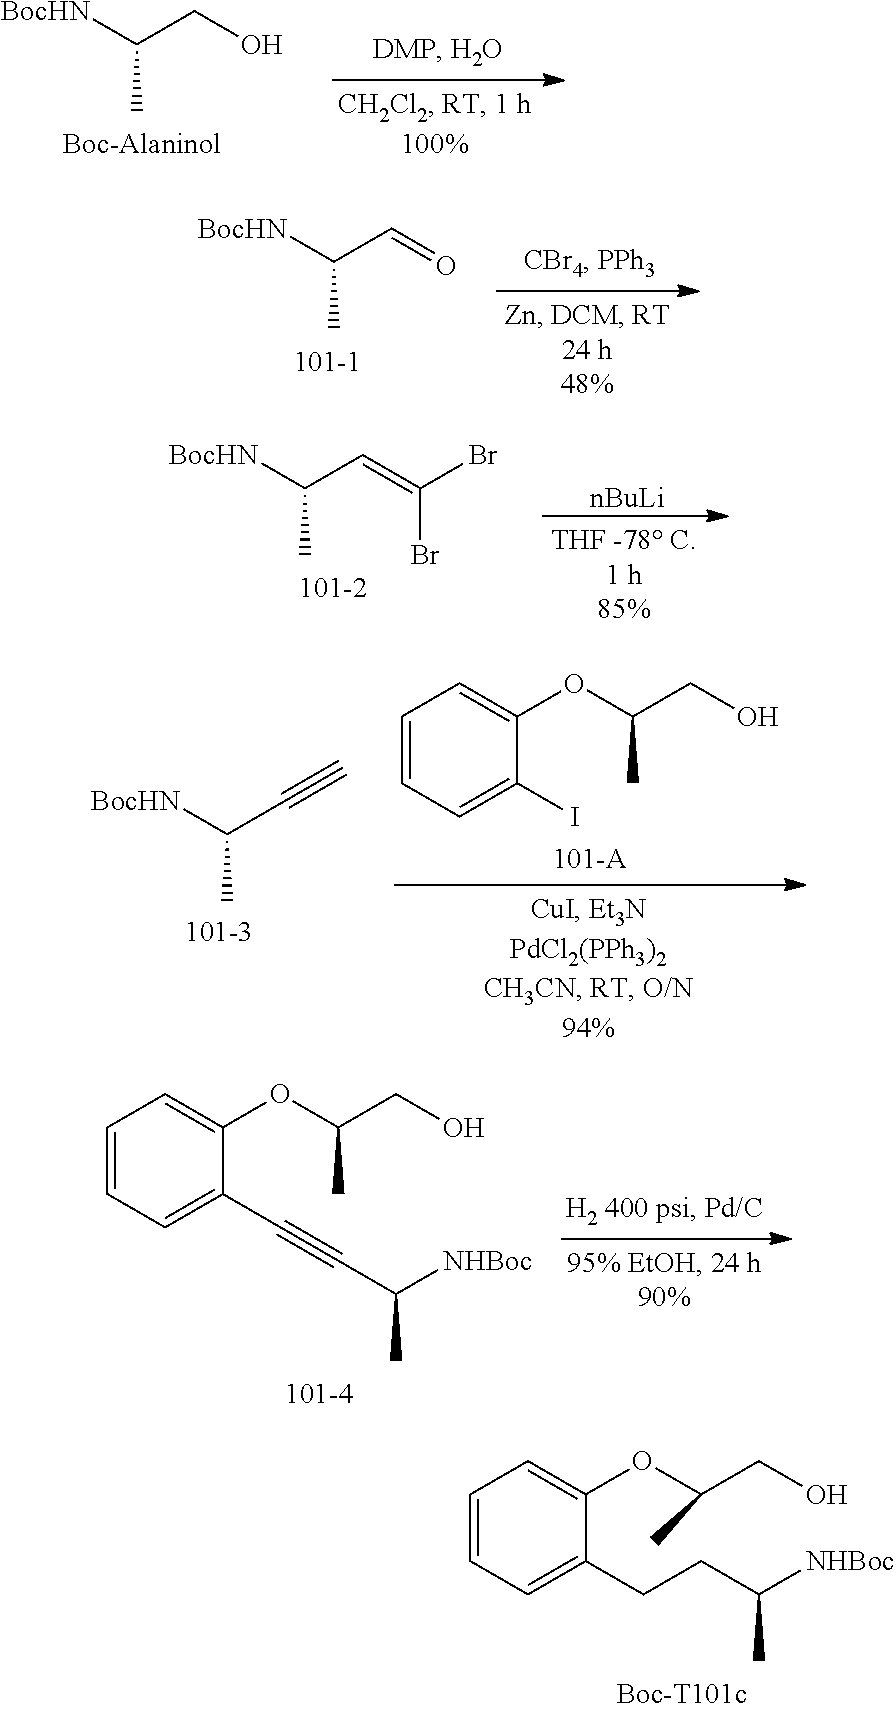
C(CO)([BocHN])C.C(C=O)([BocHN])C.C(C=C(Br)Br)([BocHN])C.[nBuLi].C1=CC=C(I)C(OC(CO)C)=C1.C(C#C)([BocHN])C.C1=CC=C(C#CC(C)[NHBoc])C(OC(CO)C)=C1.C1=CC=C(CCC([NHBoc])C)C(OC(CO)C)=C1
